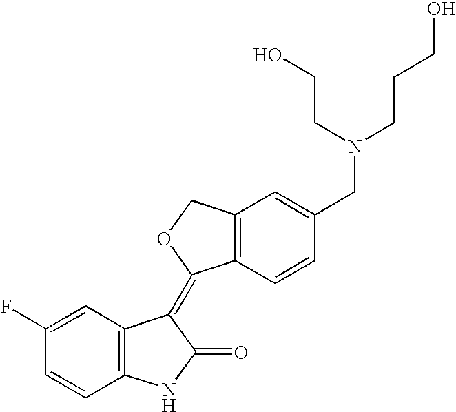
C1=C(F)C=CC2=C1C(=C1C3=C(C=C(CN(CCCO)CCO)C=C3)CO1)C(=O)N2
